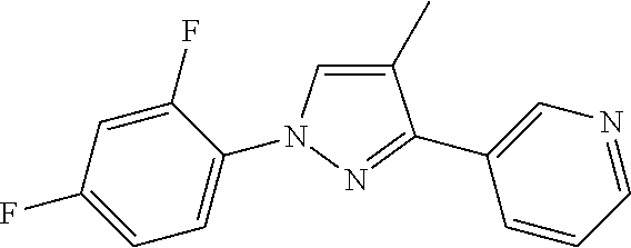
C1(C)=CN(C2=CC=C(F)C=C2F)N=C1C1=CN=CC=C1
